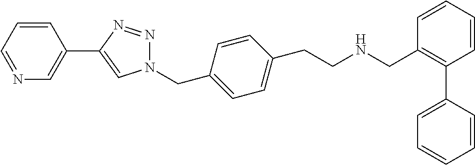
N(CC1=C(C2=CC=CC=C2)C=CC=C1)CCC1=CC=C(CN2N=NC(C3=CN=CC=C3)=C2)C=C1
